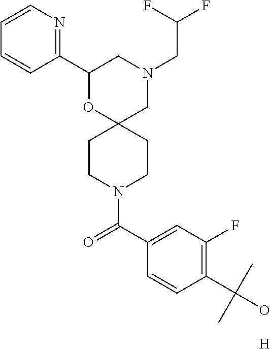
C1(C2=NC=CC=C2)OC2(CN(CC(F)F)C1)CCN(C(C1=CC(F)=C(C(O)(C)C)C=C1)=O)CC2.[H]
